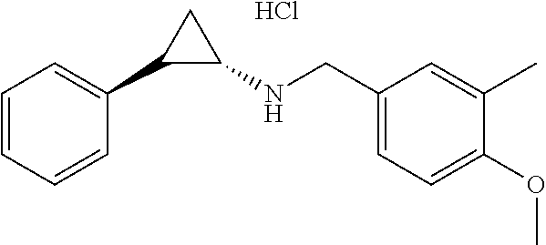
C1=CC=CC(C2C(NCC3=CC=C(OC)C(C)=C3)C2)=C1.Cl
